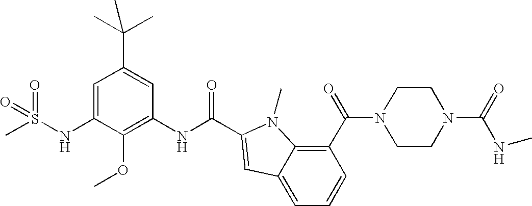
C1=C(NS(C)(=O)=O)C(OC)=C(NC(=O)C2=CC3=CC=CC(C(=O)N4CCN(C(=O)NC)CC4)=C3N2C)C=C1C(C)(C)C
